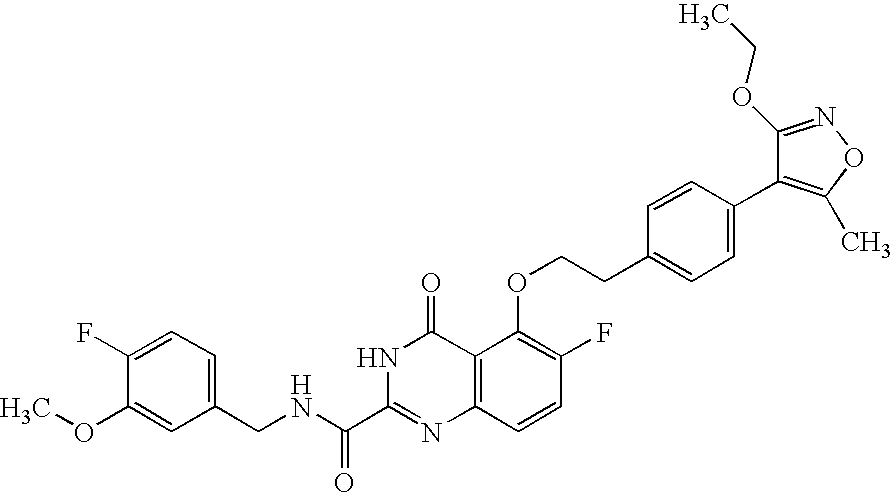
C1(CNC(C2=NC3=C(C(=O)N2)C(OCCC2=CC=C(C4=C(C)ON=C4OCC)C=C2)=C(F)C=C3)=O)=CC=C(F)C(OC)=C1
